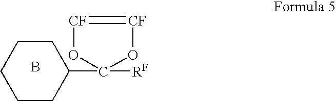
B.[CF]1=[CF]OC([RF])(C2CCCCC2)O1
